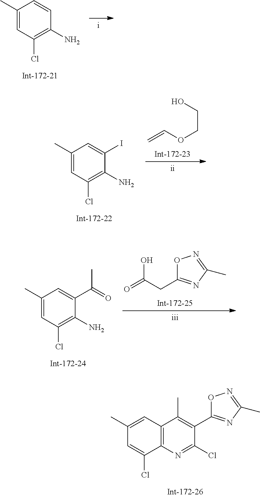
C1(C)=CC(Cl)=C(N)C=C1.C1(C)=CC(Cl)=C(N)C(I)=C1.C=COCCO.C1(C)=CC(Cl)=C(N)C(C(=O)C)=C1.O=C(CC1=NC(C)=NO1)O.C1(C)=CC2=C(C(Cl)=C1)N=C(Cl)C(C1=NC(C)=NO1)=C2C
